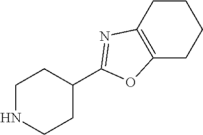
C1NCCC(C2=NC3=C(O2)CCCC3)C1
